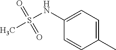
C1(NS(C)(=O)=O)=CC=C(C)C=C1
